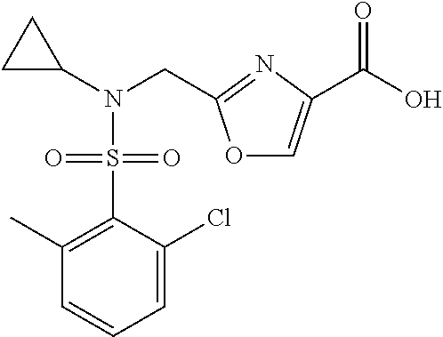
C1C(N(CC2=NC(C(O)=O)=CO2)S(C2=C(C)C=CC=C2Cl)(=O)=O)C1
